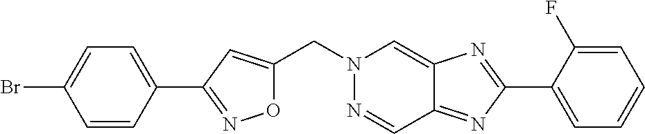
O1C(CN2N=CC3=NC(C4=CC=CC=C4F)=NC3=C2)=CC(C2=CC=C(Br)C=C2)=N1
